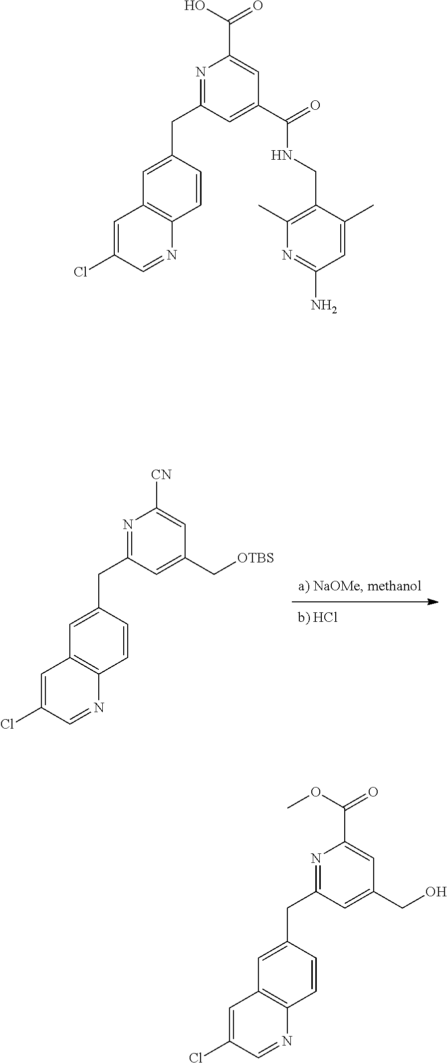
N1=C(CC2=CC3=C(C=C2)N=CC(Cl)=C3)C=C(C[OTBS])C=C1[CN].N1=C(CC2=CC3=C(C=C2)N=CC(Cl)=C3)C=C(C(NCC2=C(C)N=C(N)C=C2C)=O)C=C1C(O)=O.N1=C(CC2=CC3=C(C=C2)N=CC(Cl)=C3)C=C(CO)C=C1C(OC)=O
